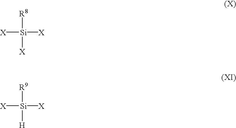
[X][Si]([X])([R8])[X].[X][Si]([X])([R9])[H]
